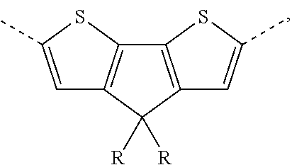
C1=C(C)SC2=C1C([R])([R])C1=C2SC(C)=C1
